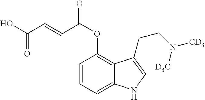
C1=CC=C2C(=C1OC(C=CC(O)=O)=O)C(CCN([D3C])[CD3])=CN2
